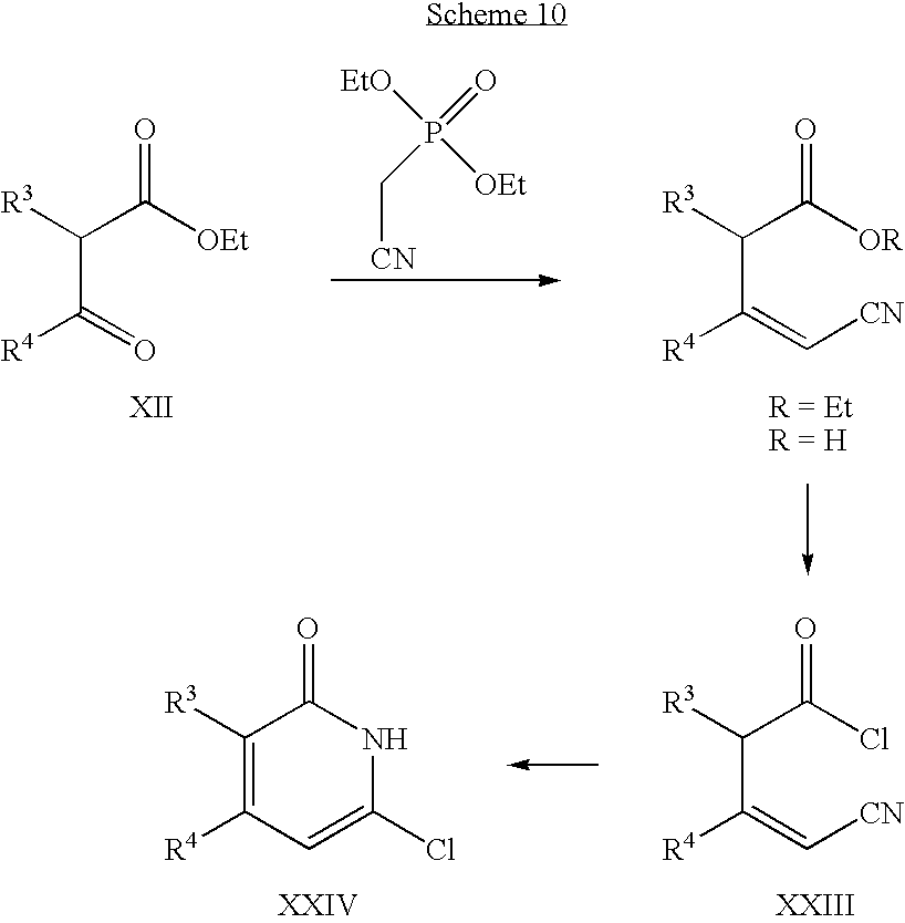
[R3]C(C(Cl)=O)C([R4])=C[CN].[R3]C1=C([R4])C=C(Cl)NC1=O.[R3]C(C([OEt])=O)C([R4])=O.P(=O)(C[CN])([EtO])[OEt].[R3]C(C([OR])=O)C([R4])=C[CN]
